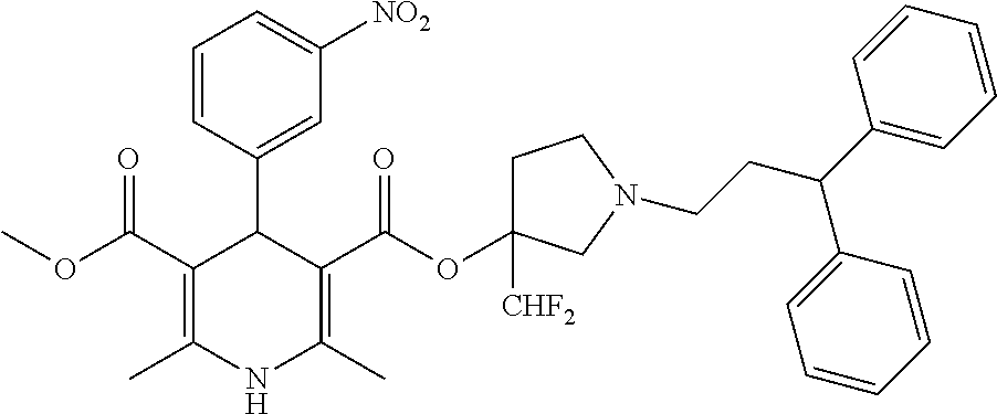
C1(C(OC)=O)=C(C)NC(C)=C(C(OC2([CHF2])CCN(CCC(C3=CC=CC=C3)C3=CC=CC=C3)C2)=O)C1C1=CC([NO2])=CC=C1
